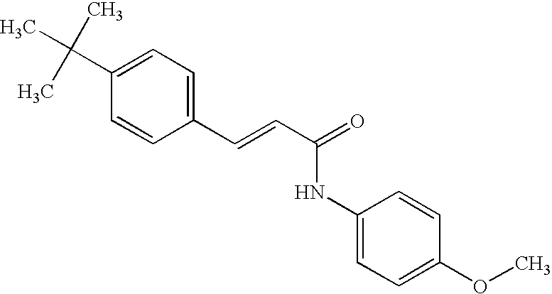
C1(C=CC(=O)NC2=CC=C(OC)C=C2)=CC=C(C(C)(C)C)C=C1
